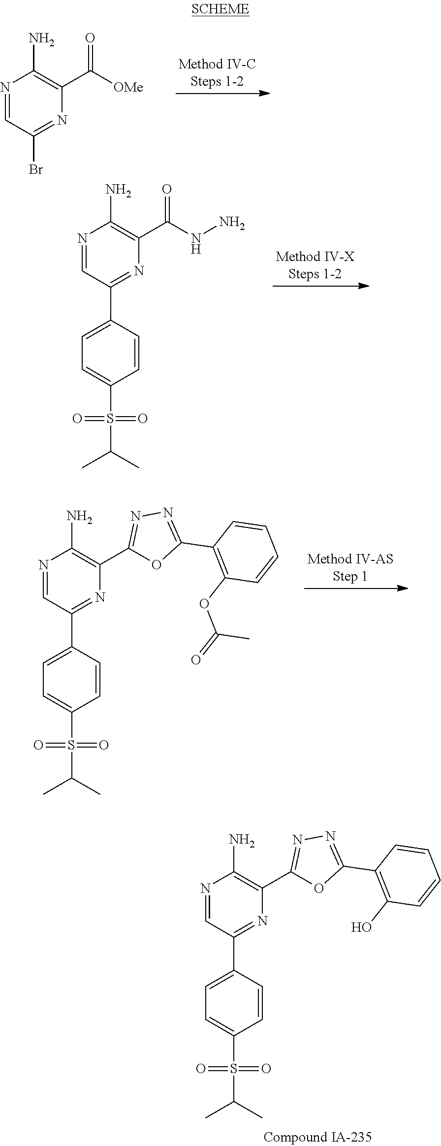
N1=CC(Br)=NC(C([OMe])=O)=C1N.N1=CC(C2=CC=C(S(=O)(=O)C(C)C)C=C2)=NC(C(NN)=O)=C1N.N1=CC(C2=CC=C(S(=O)(=O)C(C)C)C=C2)=NC(C2=NN=C(C3=C(O)C=CC=C3)O2)=C1N.N1=CC(C2=CC=C(S(=O)(=O)C(C)C)C=C2)=NC(C2=NN=C(C3=C(OC(=O)C)C=CC=C3)O2)=C1N
